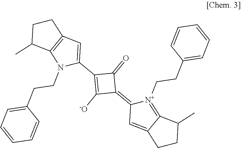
C1(=O)C(C2=CC3=C(N2CCC2=CC=CC=C2)C(C)CC3)=C([-O])C1=C1C=C2C(=[N+]1CCC1=CC=CC=C1)C(C)CC2
